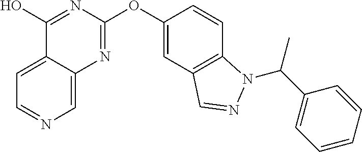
C1=C2C(=CN=C1)N=C(OC1=CC3=C(C=C1)N(C(C1=CC=CC=C1)C)N=C3)N=C2O
